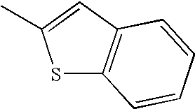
S1C2=C(C=C1C)C=CC=C2
